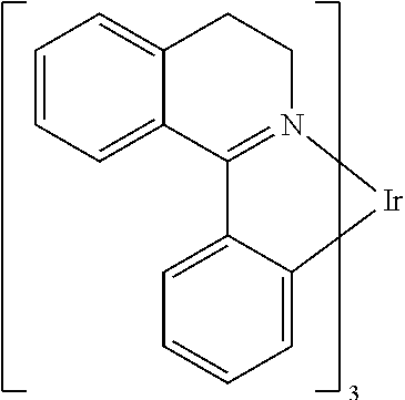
C1=CC=C2C(=C1)CCN1=C2C2=CC=CC=C2[Ir]1
